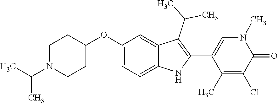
C1(OC2=CC=C3C(=C2)C(C(C)C)=C(C2=CN(C)C(=O)C(Cl)=C2C)N3)CCN(C(C)C)CC1
